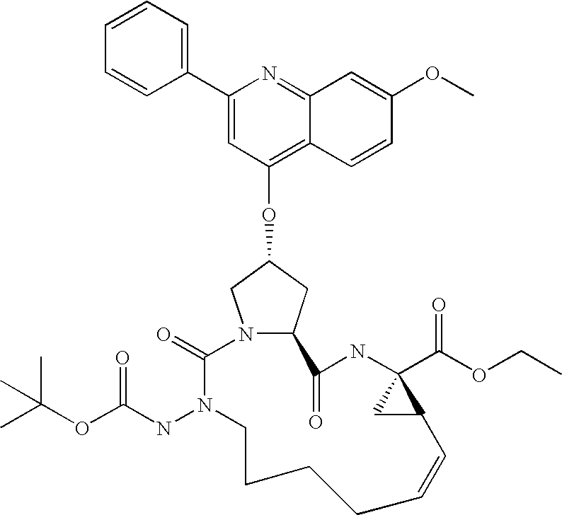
C1(C2=CC(OC3CN4C(C3)C(=O)NC3(C(OCC)=O)CC3C=CCCCCN(NC(OC(C)(C)C)=O)C4=O)=C3C(=N2)C=C(OC)C=C3)=CC=CC=C1
